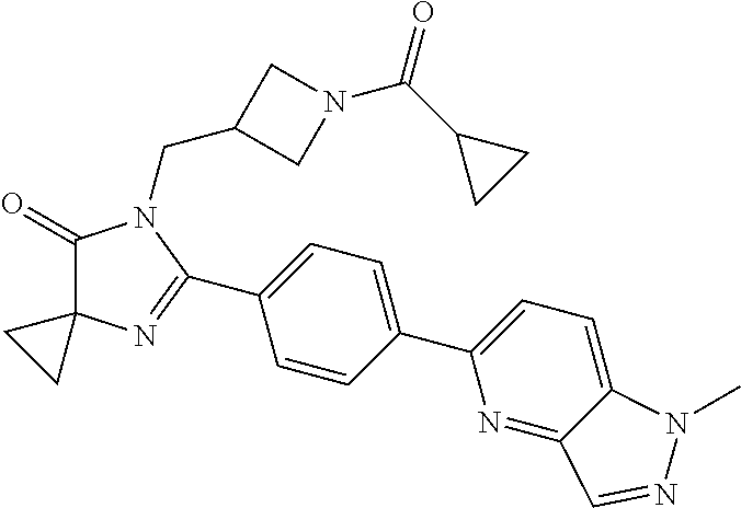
C1(=O)C2(N=C(C3=CC=C(C4=CC=C5C(=N4)C=NN5C)C=C3)N1CC1CN(C(C3CC3)=O)C1)CC2
